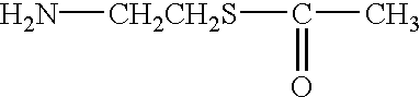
N[CH2CH2S]C(C)=O
